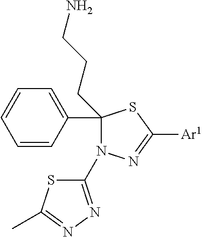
C1=CC=CC(C2(CCCN)N(C3=NN=C(C)S3)N=C([Ar1])S2)=C1
